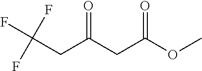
FC(CC(CC(OC)=O)=O)(F)F
